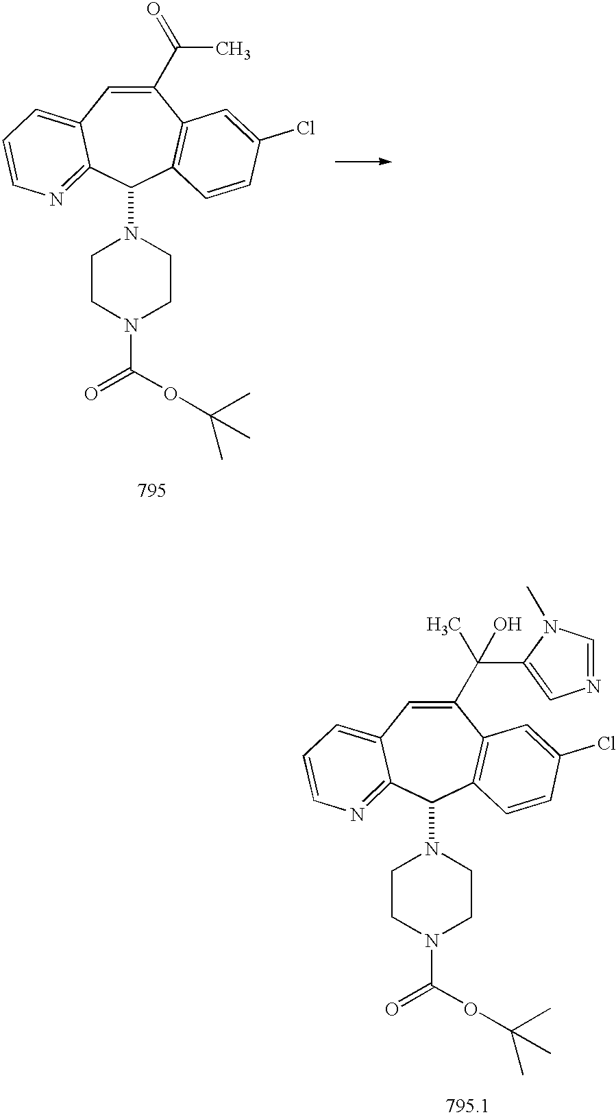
C1(C(C)=O)=CC2=CC=CN=C2C(N2CCN(C(OC(C)(C)C)=O)CC2)C2=C1C=C(Cl)C=C2.C1(C(C2=CN=CN2C)(C)O)=CC2=CC=CN=C2C(N2CCN(C(OC(C)(C)C)=O)CC2)C2=C1C=C(Cl)C=C2
